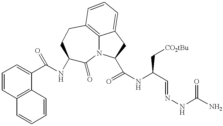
C1(C(NC2C(=O)N3C4=C(CC2)C=CC=C4CC3C(NC(C=NNC(N)=O)C[CO2tBu])=O)=O)=CC=CC2=C1C=CC=C2
